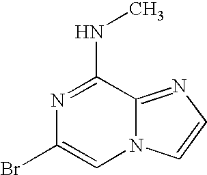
N1=C(NC)C2=NC=CN2C=C1Br
